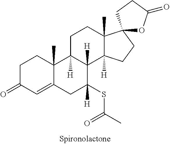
C1C(=O)C=C2C(C)(C1)C1([H])C([H])(C(SC(=O)C)([H])C2)C2([H])C(C)(CC1)C1(CC2)OC(=O)CC1
